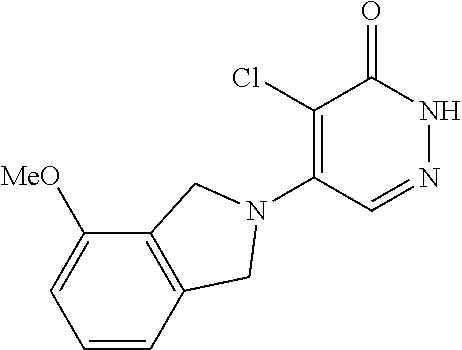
C1(Cl)=C(N2CC3=C(C([MeO])=CC=C3)C2)C=NNC1=O
